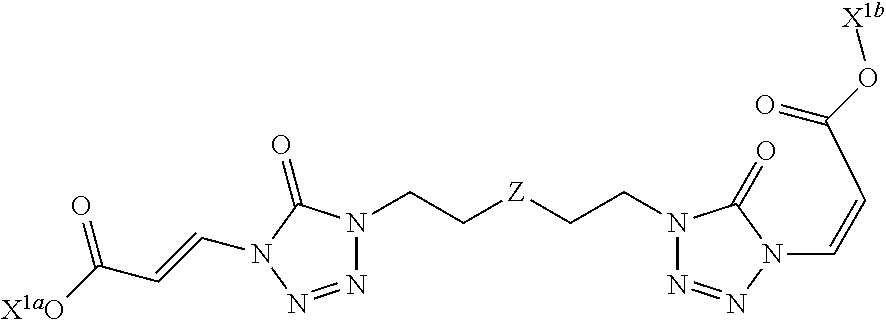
C([Z]CCN1N=NN(C=CC(O[X1b])=O)C1=O)CN1N=NN(C=CC([X1aO])=O)C1=O
